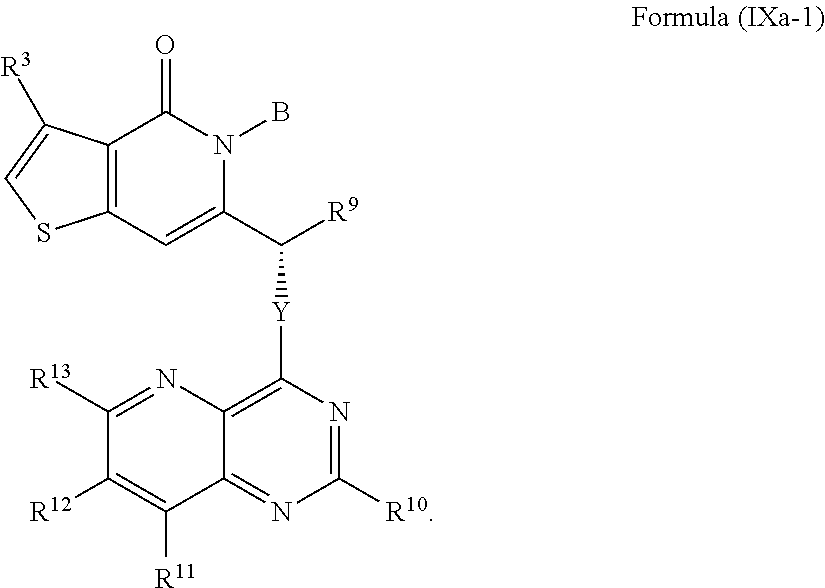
C12=C(C=C(C([Y]C3=C4C(=NC([R10])=N3)C([R11])=C([R12])C([R13])=N4)[R9])N(B)C1=O)SC=C2[R3]
